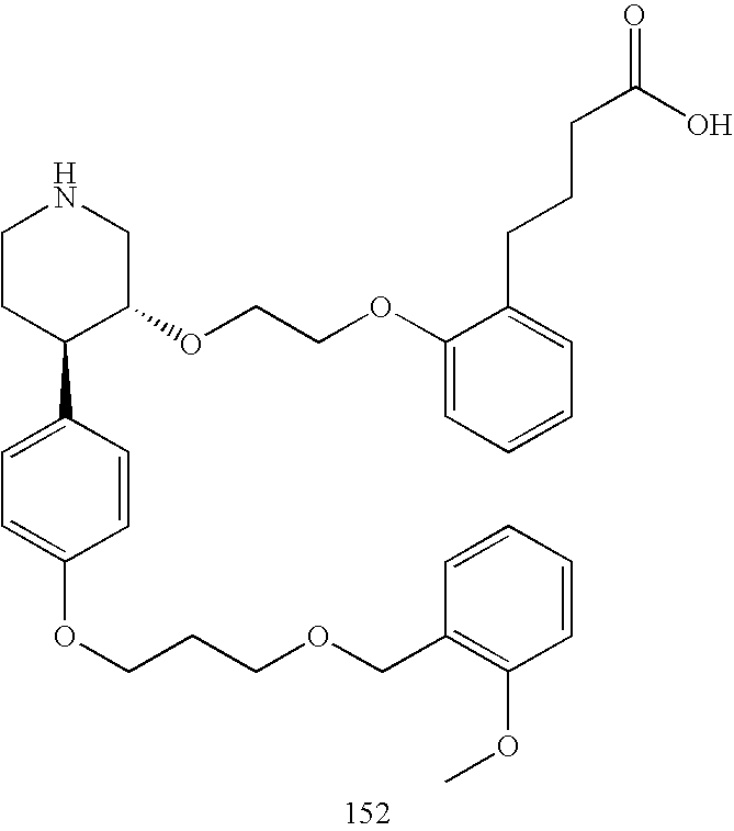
C1CC(C2=CC=C(OCCCOCC3=C(OC)C=CC=C3)C=C2)C(OCCOC2=CC=CC=C2CCCC(=O)O)CN1
